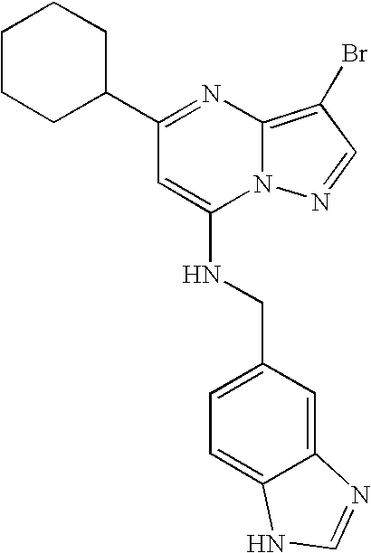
C1(C2CCCCC2)=NC2=C(Br)C=NN2C(NCC2=CC=C3C(=C2)N=CN3)=C1
